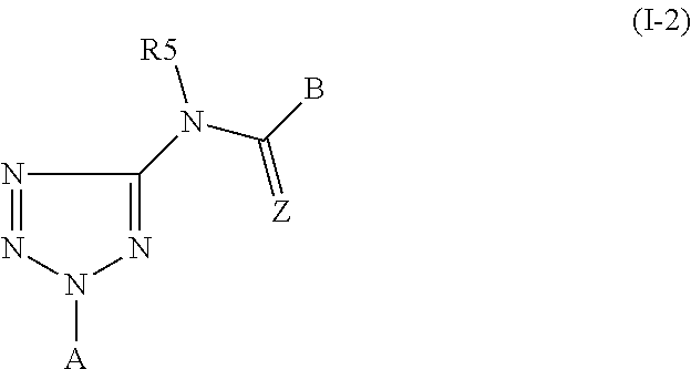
N1=NN([A])N=C1N(C(B)=[Z])[R5]
